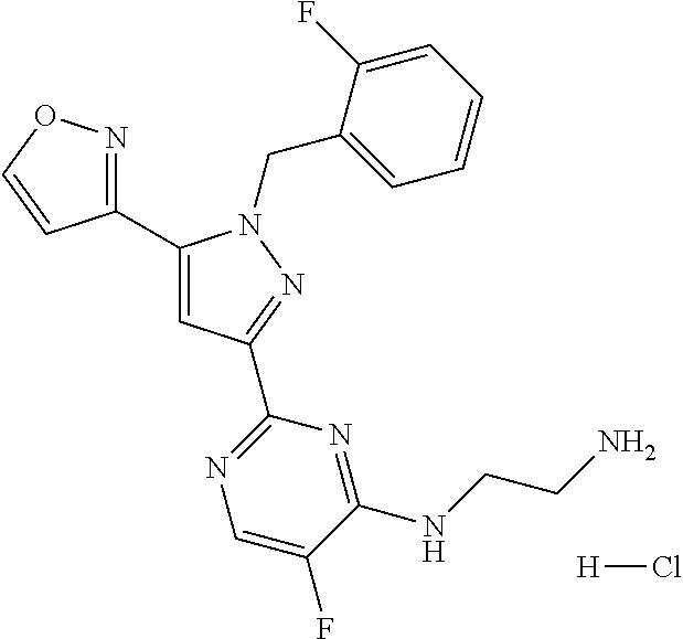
C1(C2=NOC=C2)=CC(C2=NC=C(F)C(NCCN)=N2)=NN1CC1=CC=CC=C1F.[H]Cl
